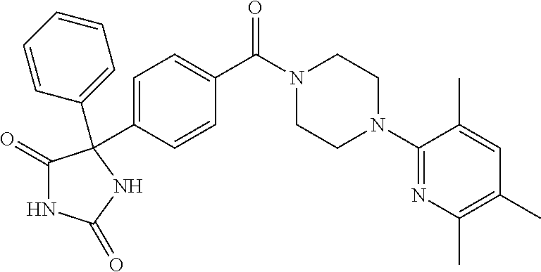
C1=C(C2(C3=CC=CC=C3)NC(=O)NC2=O)C=CC(C(N2CCN(C3=NC(C)=C(C)C=C3C)CC2)=O)=C1
